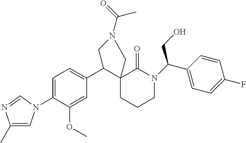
C1=C(N2C=C(C)N=C2)C(OC)=CC(C2C3(CCCN(C(CO)C4=CC=C(F)C=C4)C3=O)CN(C(=O)C)C2)=C1
